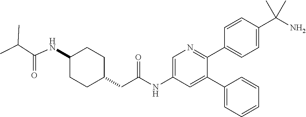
N(C1CCC(CC(NC2=CN=C(C3=CC=C(C(N)(C)C)C=C3)C(C3=CC=CC=C3)=C2)=O)CC1)C(=O)C(C)C
